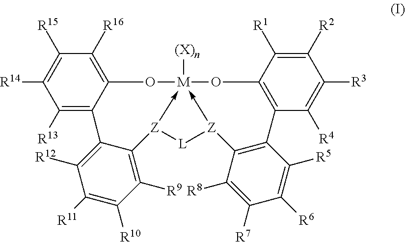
C1([R13])=C2C(=C([R16])C([R15])=C1[R14])O[M]13([(X)n])-[Z]([L][Z]->1C1=C(C4=C(O3)C([R1])=C([R2])C([R3])=C4[R4])C([R5])=C([R6])C([R7])=C1[R8])C1=C([R9])C([R10])=C([R11])C([R12])=C21
